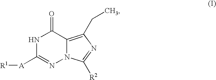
N1C([A][R1])=NN2C(=C(CC)N=C2[R2])C1=O
